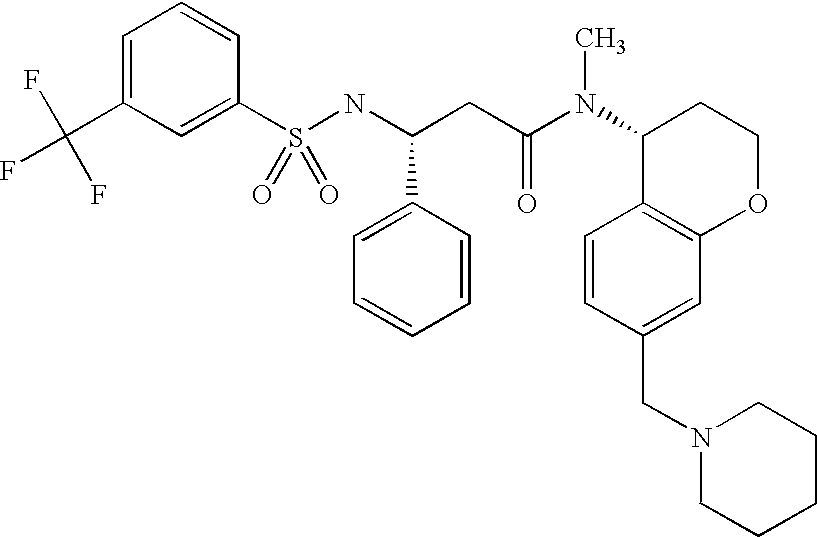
C1=C(C(F)(F)F)C=C(S(NC(CC(N(C2C3=C(OCC2)C=C(CN2CCCCC2)C=C3)C)=O)C2=CC=CC=C2)(=O)=O)C=C1
